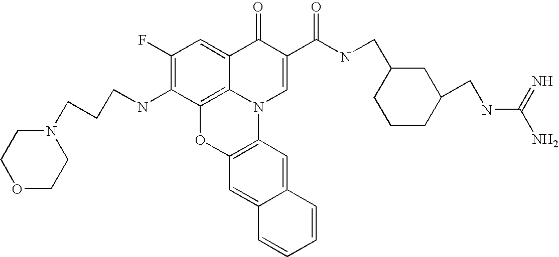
C1(F)=C(NCCCN2CCOCC2)C2=C3C(=C1)C(=O)C(C(=O)NCC1CCCC(CNC(N)=N)C1)=CN3C1=C(O2)C=C2C(=C1)C=CC=C2
